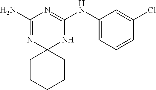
C1(N)=NC2(NC(NC3=CC=CC(Cl)=C3)=N1)CCCCC2
